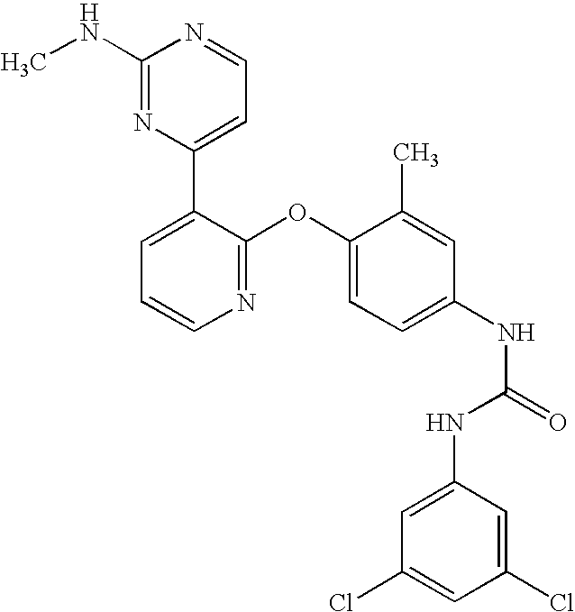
C1(NC)=NC(C2=CC=CN=C2OC2=CC=C(NC(NC3=CC(Cl)=CC(Cl)=C3)=O)C=C2C)=CC=N1
